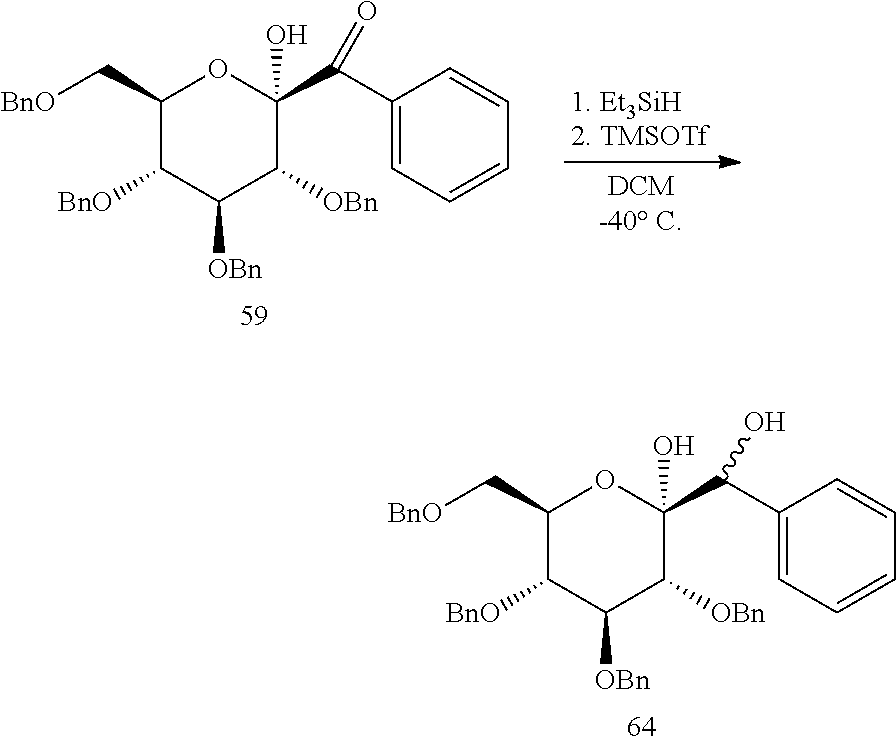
C1(C[BnO])C([BnO])C([OBn])C([OBn])C(C(C2=CC=CC=C2)O)(O)O1.C1(C[BnO])C([BnO])C([OBn])C([OBn])C(C(C2=CC=CC=C2)=O)(O)O1
